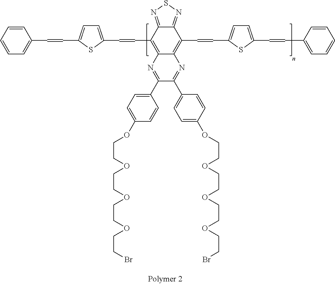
C1(C2=NC3=C(C=CC4=CC=C(C=CC5=CC=CC=C5)S4)C4=NSN=C4C(C=CC4=CC=C(C=CC5=CC=CC=C5)S4)=C3N=C2C2=CC=C(OCCOCCOCCOCCBr)C=C2)=CC=C(OCCOCCOCCOCCBr)C=C1
